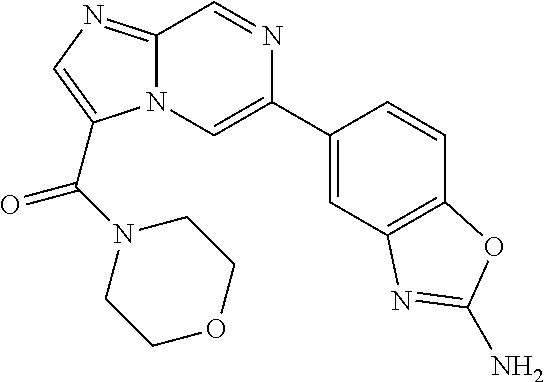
N12C(=NC=C1C(N1CCOCC1)=O)C=NC(C1=CC3=C(C=C1)OC(N)=N3)=C2
